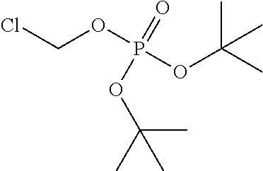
ClCOP(OC(C)(C)C)(=O)OC(C)(C)C
